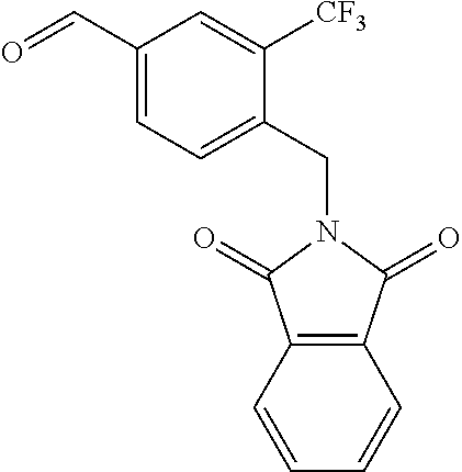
C12=C(C=CC=C1)C(=O)N(CC1=CC=C(C=O)C=C1[CF3])C2=O
